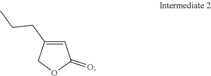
C1=C(CCC)COC1=O
